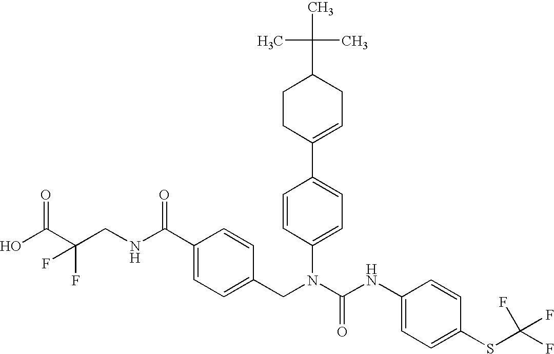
OC(C(CNC(C1=CC=C(CN(C(NC2=CC=C(SC(F)(F)F)C=C2)=O)C2=CC=C(C3=CCC(C(C)(C)C)CC3)C=C2)C=C1)=O)(F)F)=O
